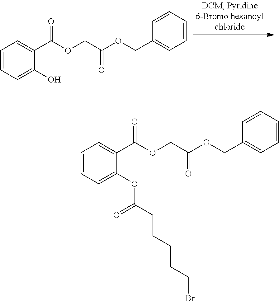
C1=CC=C(O)C(C(OCC(OCC2=CC=CC=C2)=O)=O)=C1.C1=CC=C(OC(=O)CCCCCBr)C(C(OCC(OCC2=CC=CC=C2)=O)=O)=C1
